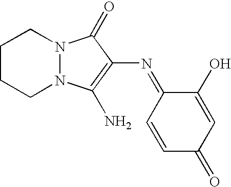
C1(O)=CC(=O)C=CC1=NC1=C(N)N2CCCCN2C1=O
